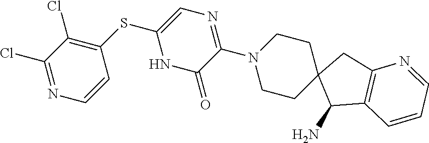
C1(Cl)=NC=CC(SC2=CN=C(N3CCC4(CC3)C(N)C3=C(C4)N=CC=C3)C(=O)N2)=C1Cl
